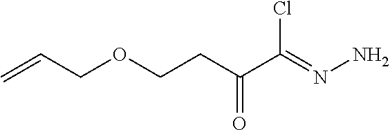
C=CCOCCC(C(=NN)Cl)=O
